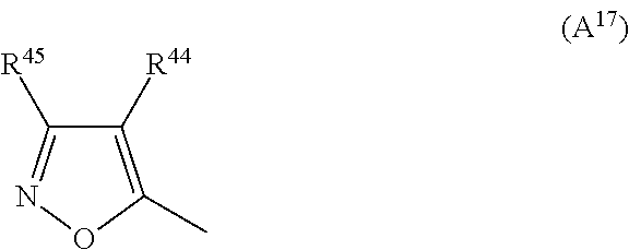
C1([R44])=C(C)ON=C1[R45]
